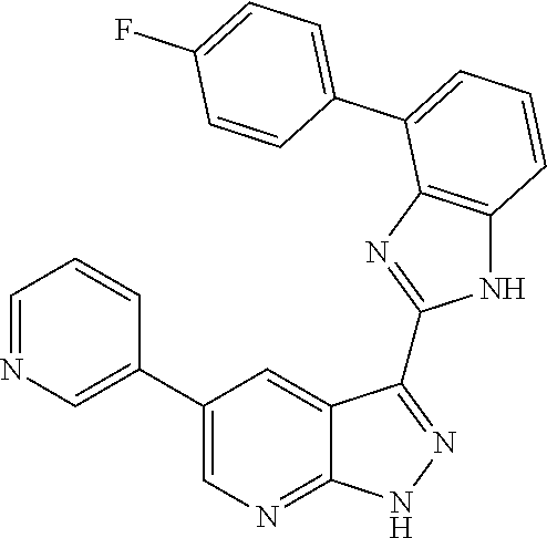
C1=C(C2=CC=CC3=C2N=C(C2=NNC4=NC=C(C5=CN=CC=C5)C=C42)N3)C=CC(F)=C1
